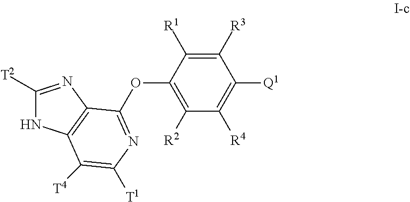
C1([R3])=C([R1])C(OC2=NC([T1])=C([T4])C3=C2N=C([T2])N3)=C([R2])C([R4])=C1[Q1]
